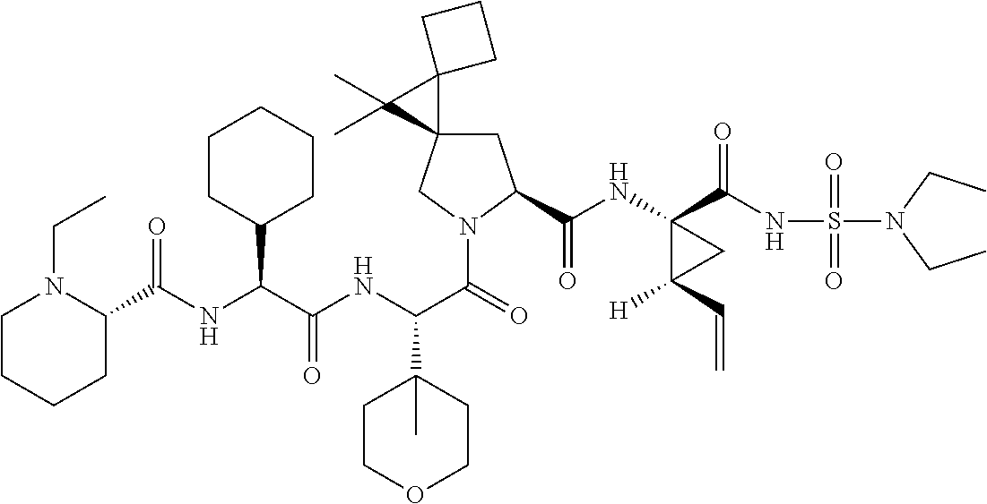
N(C(C(NC(C(=O)N1CC2(CC1C(NC1(C(NS(=O)(=O)N(CC)CC)=O)C([H])(C=C)C1)=O)C1(C2(C)C)CCC1)C1(C)CCOCC1)=O)C1CCCCC1)C(C1N(CC)CCCC1)=O
